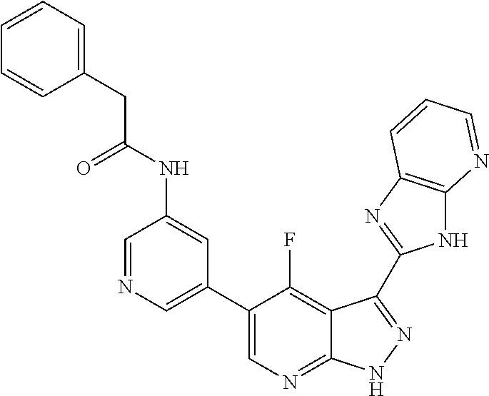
C1=NC=C(C2=CN=C3C(=C2F)C(C2=NC4=C(N2)N=CC=C4)=NN3)C=C1NC(CC1=CC=CC=C1)=O
